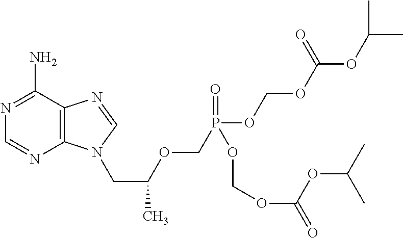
C12=C(C(N)=NC=N1)N=CN2CC(OCP(OCOC(=O)OC(C)C)(OCOC(=O)OC(C)C)=O)C
